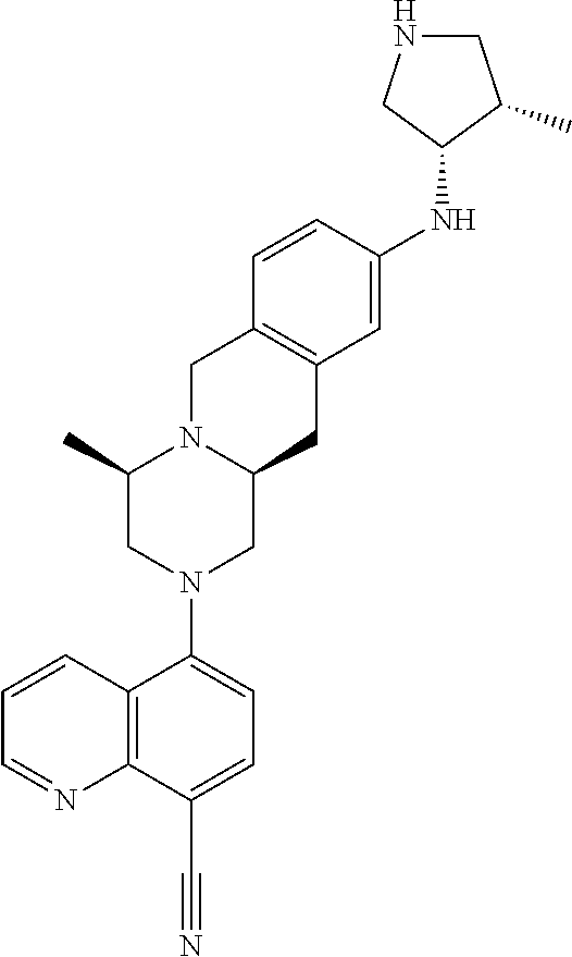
C(#N)C1=CC=C(N2CC3N(CC4=C(C3)C=C(NC3C(C)CNC3)C=C4)C(C)C2)C2=C1N=CC=C2
